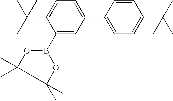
C1(B2OC(C)(C)C(C)(C)O2)=CC(C2=CC=C(C(C)(C)C)C=C2)=CC=C1C(C)(C)C
